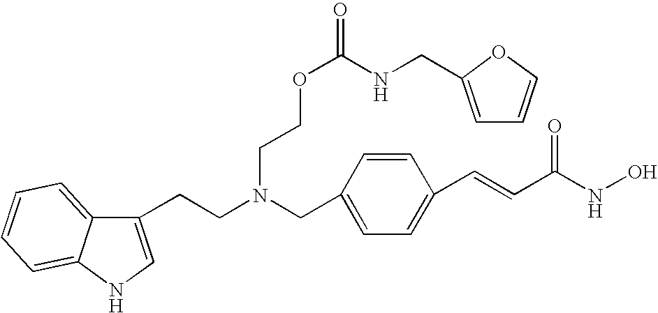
C1(CCN(CC2=CC=C(C=CC(NO)=O)C=C2)CCOC(=O)NCC2=CC=CO2)=CNC2=CC=CC=C12
